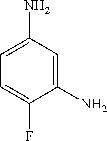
C1(N)=CC(N)=CC=C1F
